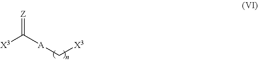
[X3]C([A]C[X3])=[Z]
